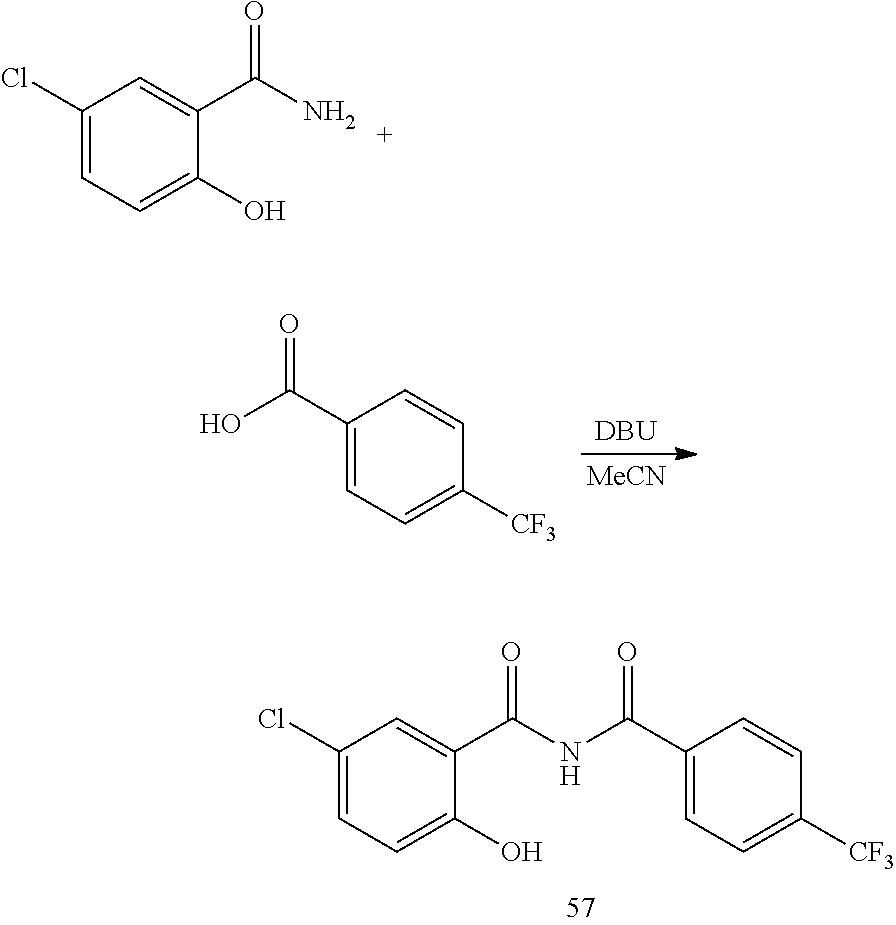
[MeCN].[DBU].C1(C(O)=O)=CC=C([CF3])C=C1.C1(Cl)=CC=C(O)C(C(=O)NC(C2=CC=C([CF3])C=C2)=O)=C1.C1(Cl)=CC=C(O)C(C(N)=O)=C1
